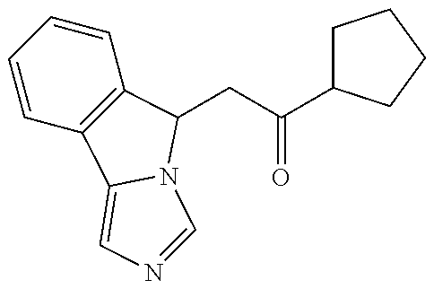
C1=CC=CC2=C1C1=CN=CN1C2CC(=O)C1CCCC1
